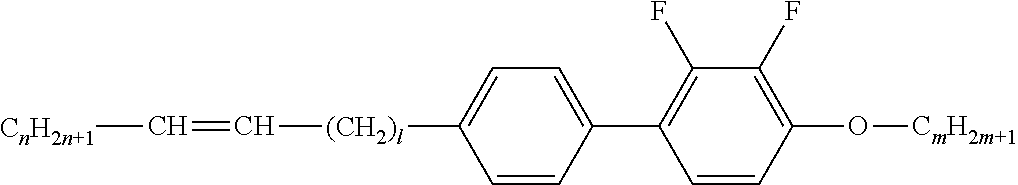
C1(C2=CC=C([(CH2)l]C=C[CnH2n+1])C=C2)=C(F)C(F)=C(O[CmH2m+1])C=C1
